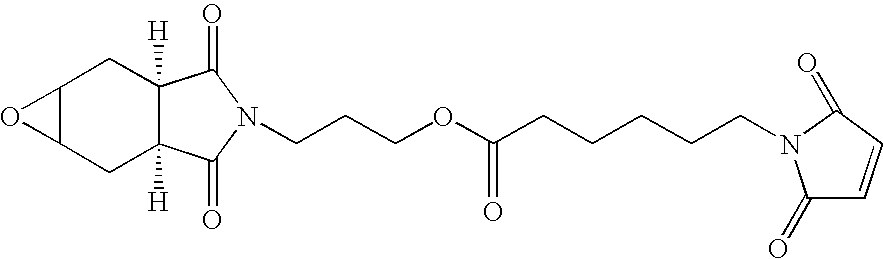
C12C(CC3([H])C([H])(C1)C(=O)N(CCCOC(CCCCCN1C(=O)C=CC1=O)=O)C3=O)O2
